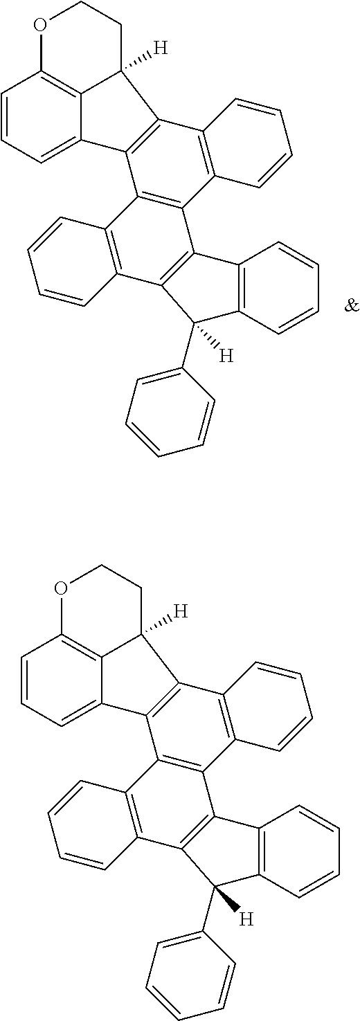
C1=CC=C2C3=C1OCCC3([H])C1=C2C2=C(C3=C1C=CC=C3)C1=C(C3=C2C=CC=C3)C(C2=CC=CC=C2)([H])C2=C1C=CC=C2.C1=CC=C2C3=C1OCCC3([H])C1=C2C2=C(C3=C1C=CC=C3)C1=C(C3=C2C=CC=C3)C(C2=CC=CC=C2)([H])C2=C1C=CC=C2
